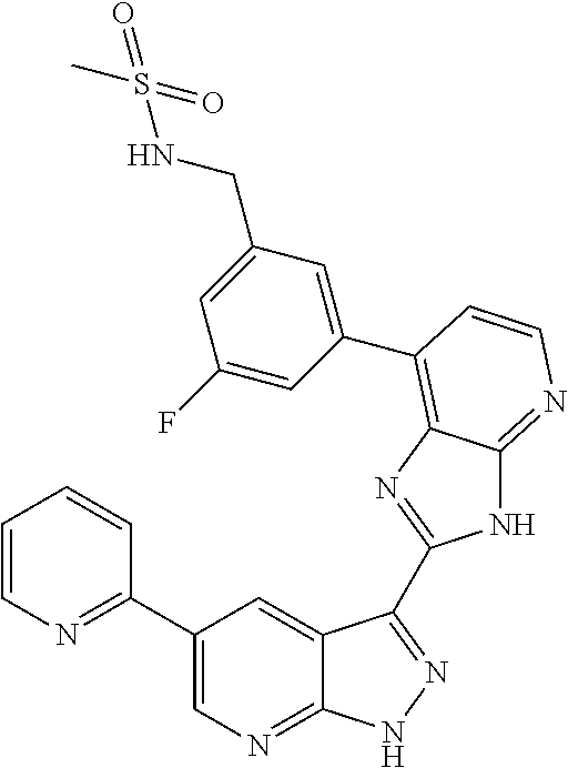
C1(C2=NC=CC=C2)=CN=C2C(=C1)C(C1=NC3=C(C4=CC(CNS(C)(=O)=O)=CC(F)=C4)C=CN=C3N1)=NN2
